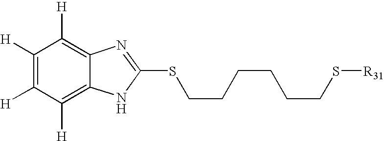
C1([H])=C([H])C([H])=C2C(=C1[H])N=C(SCCCCCCS[R31])N2
